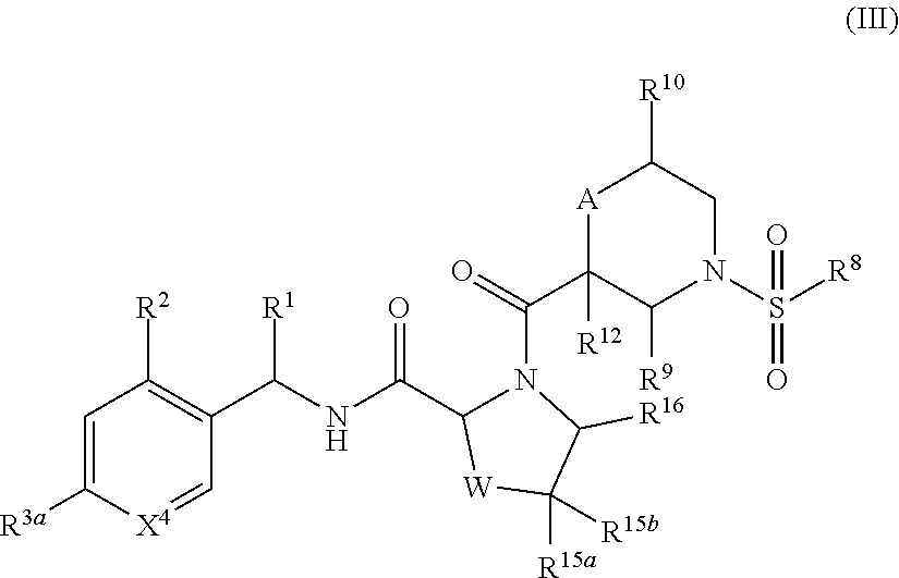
C1=C([R3a])[X4]=CC(C(NC(C2N(C(=O)C3([R12])C([R9])N(S([R8])(=O)=O)CC([R10])[A]3)C([R16])C([R15a])([R15b])[W]2)=O)[R1])=C1[R2]
